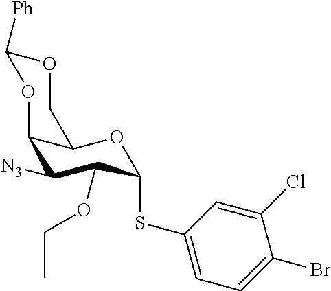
C12C([N3])C(OCC)C(SC3=CC=C(Br)C(Cl)=C3)OC1COC([Ph])O2
